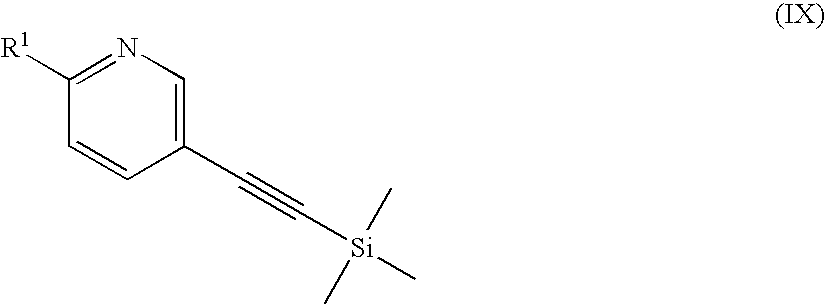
[Si](C#CC1=CN=C([R1])C=C1)(C)(C)C
